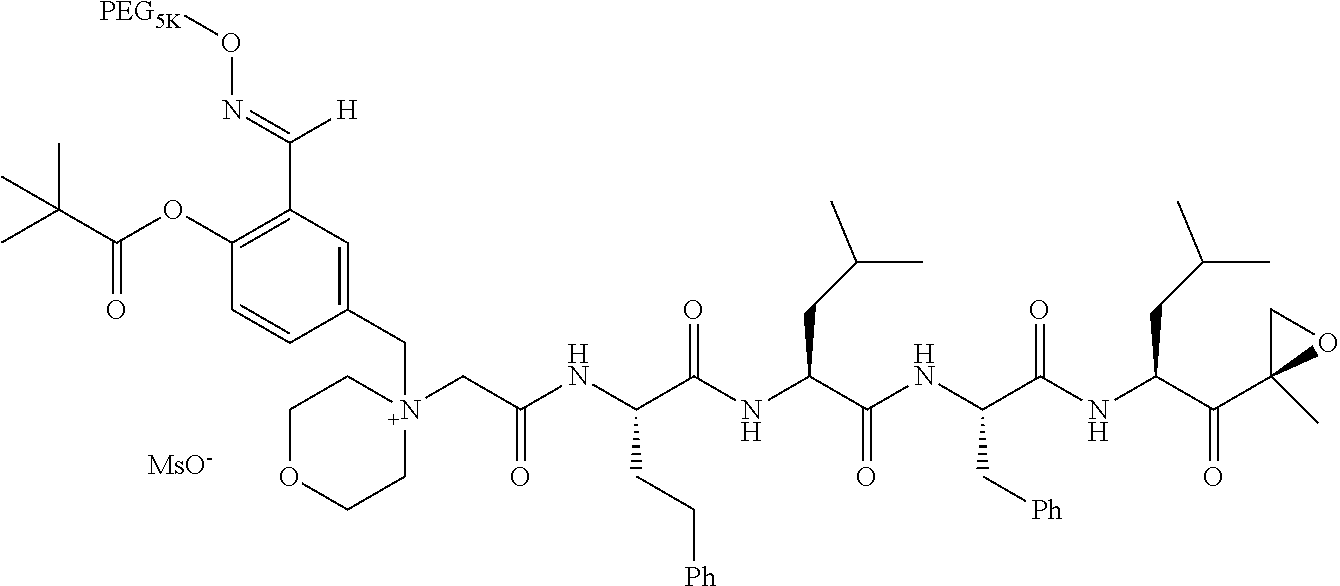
C(C1=C(OC(C(C)(C)C)=O)C=CC(C[N+]2(CC(NC(C(NC(C(NC(C(NC(C(C3(C)OC3)=O)CC(C)C)=O)C[Ph])=O)CC(C)C)=O)CC[Ph])=O)CCOCC2)=C1)([H])=NO[PEG5K].[MsO-]
